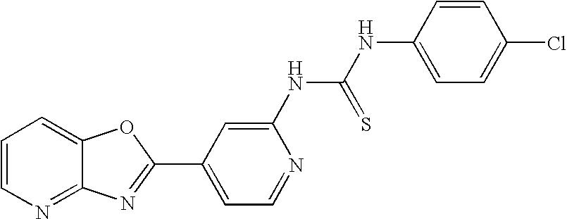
C12=NC=CC=C1OC(C1=CC=NC(NC(=S)NC3=CC=C(Cl)C=C3)=C1)=N2
